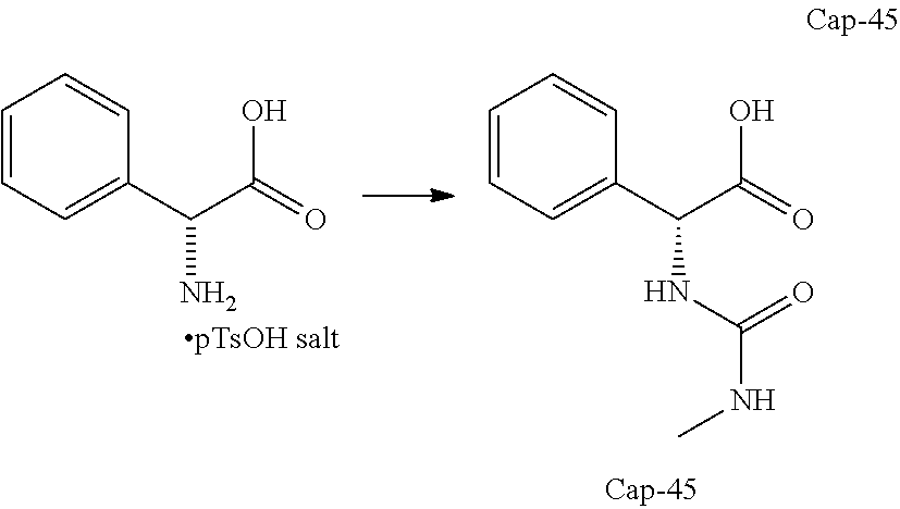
C1=CC=C(C(C(O)=O)N)C=C1.C1=CC=C(C(C(O)=O)NC(NC)=O)C=C1
